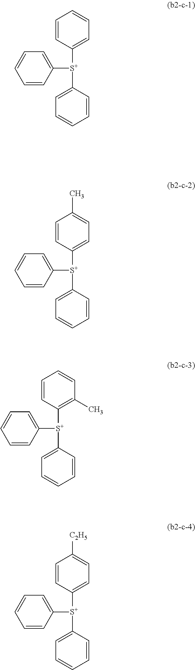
C1([S+](C2=CC=CC=C2)C2=CC=CC=C2)=CC=CC=C1.C1([S+](C2=CC=CC=C2)C2=CC=C(C)C=C2)=CC=CC=C1.C1([S+](C2=CC=CC=C2)C2=C(C)C=CC=C2)=CC=CC=C1.C1([S+](C2=CC=CC=C2)C2=CC=C([C2H5])C=C2)=CC=CC=C1
